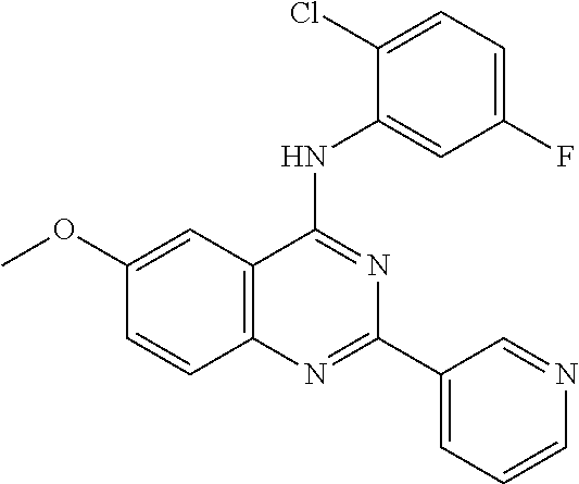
C1(OC)=CC2=C(C=C1)N=C(C1=CC=CN=C1)N=C2NC1=CC(F)=CC=C1Cl
